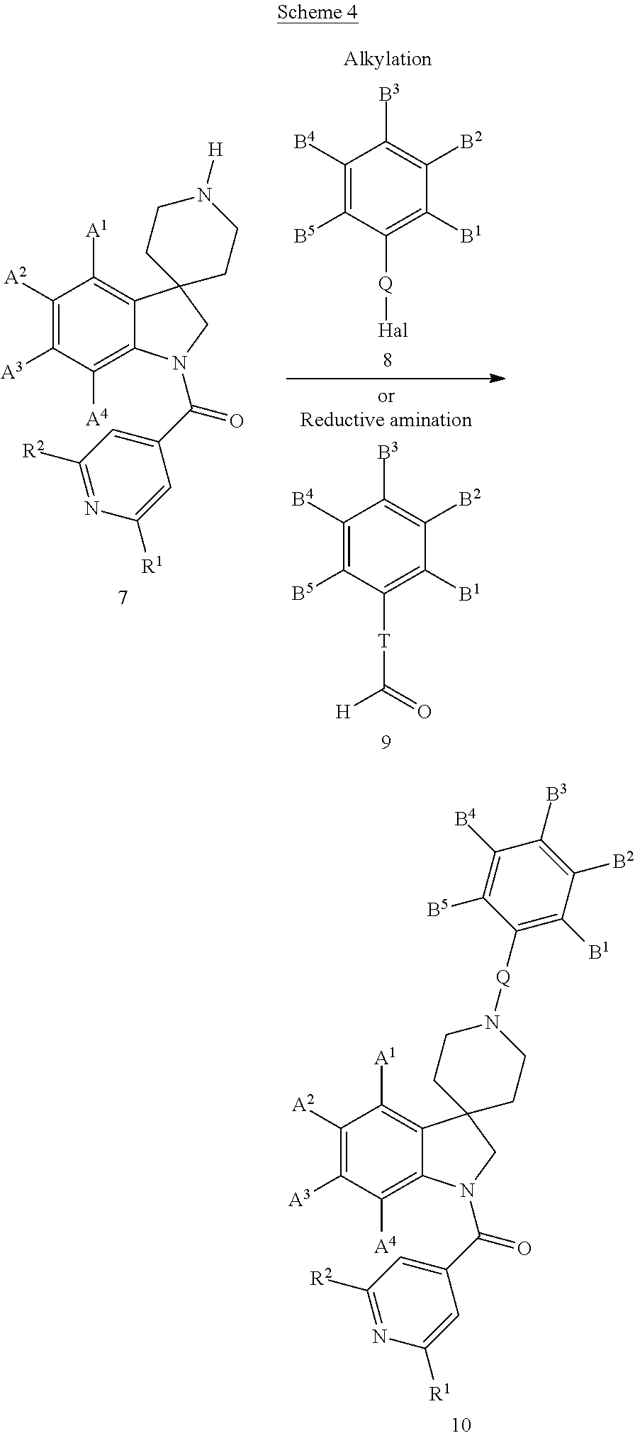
C1([A2])=C([A3])C([A4])=C2C(=C1[A1])C1(CN2C(C2=CC([R2])=NC([R1])=C2)=O)CCN([H])CC1.C1([B4])=C([B5])C([Q][Hal])=C([B1])C([B2])=C1[B3].C1([B4])=C([B5])C([T]C([H])=O)=C([B1])C([B2])=C1[B3].C1([A2])=C([A3])C([A4])=C2C(=C1[A1])C1(CN2C(C2=CC([R2])=NC([R1])=C2)=O)CCN([Q]C2=C([B1])C([B2])=C([B3])C([B4])=C2[B5])CC1
